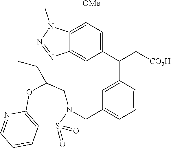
C12=CC(C(C[CO2H])C3=CC(CN4CC(CC)OC5=C(S4(=O)=O)C=CC=N5)=CC=C3)=CC([OMe])=C1N(C)N=N2
